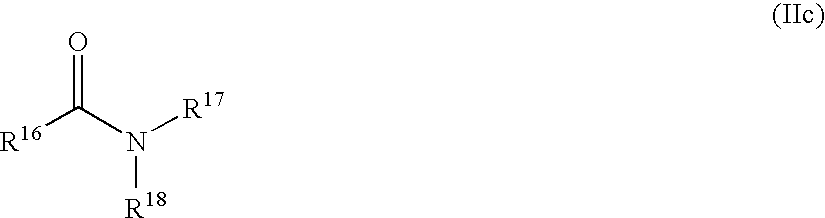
[R16]C(N([R17])[R18])=O
